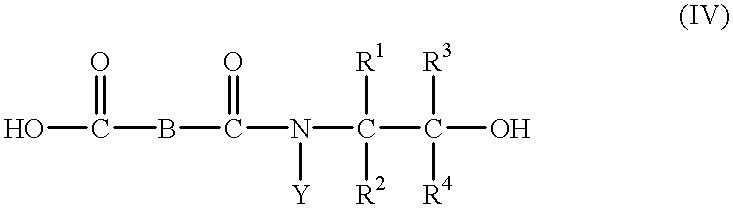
OC(=O)BC(=O)N([Y])C([R1])([R2])C([R3])([R4])O
